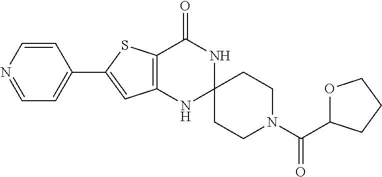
C1=CN=CC=C1C1=CC2=C(S1)C(=O)NC1(N2)CCN(C(C2OCCC2)=O)CC1
